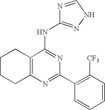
C12=C(N=C(C3=C([CF3])C=CC=C3)N=C1NC1=NNC=N1)CCCC2
